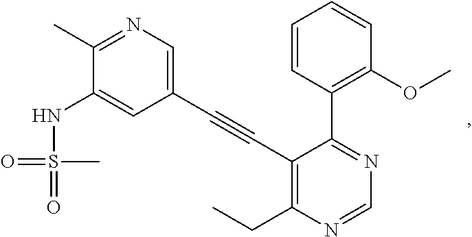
N1=C(C2=C(OC)C=CC=C2)C(C#CC2=CN=C(C)C(NS(C)(=O)=O)=C2)=C(CC)N=C1
